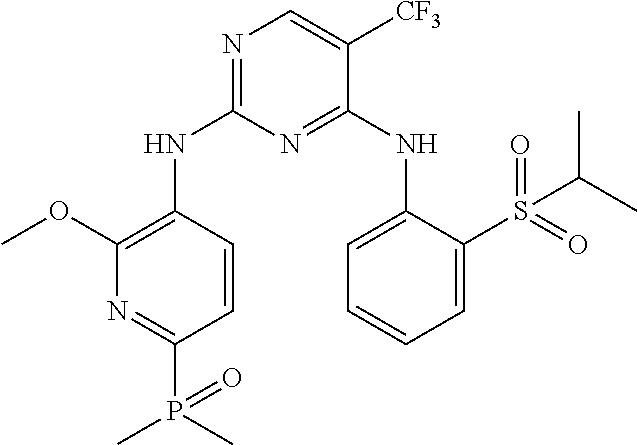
N1=C(NC2=C(OC)N=C(P(=O)(C)C)C=C2)N=C(NC2=CC=CC=C2S(=O)(=O)C(C)C)C([CF3])=C1
